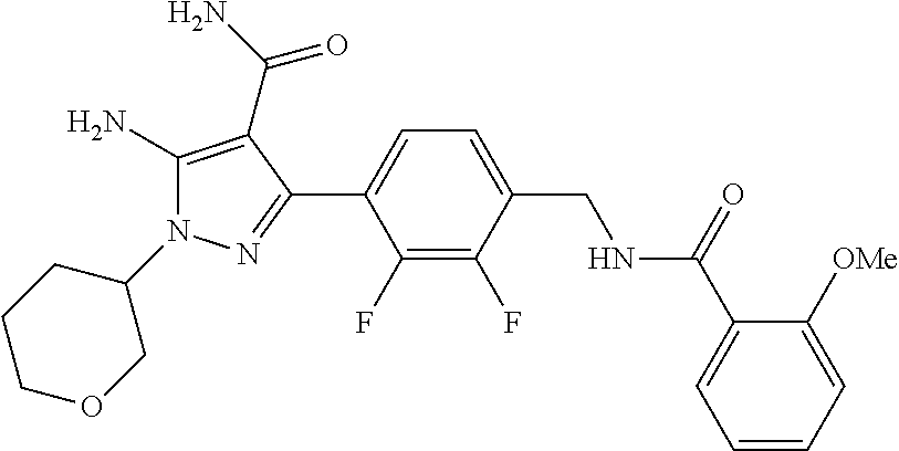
C1(F)=C(F)C(C2=NN(C3CCCOC3)C(N)=C2C(=O)N)=CC=C1CNC(C1=CC=CC=C1[OMe])=O
